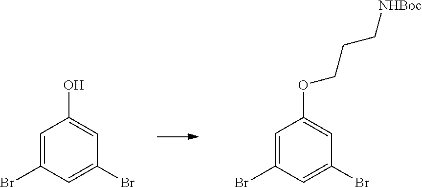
C1=C(Br)C=C(Br)C=C1O.C1=C(Br)C=C(Br)C=C1OCCC[NHBoc]
